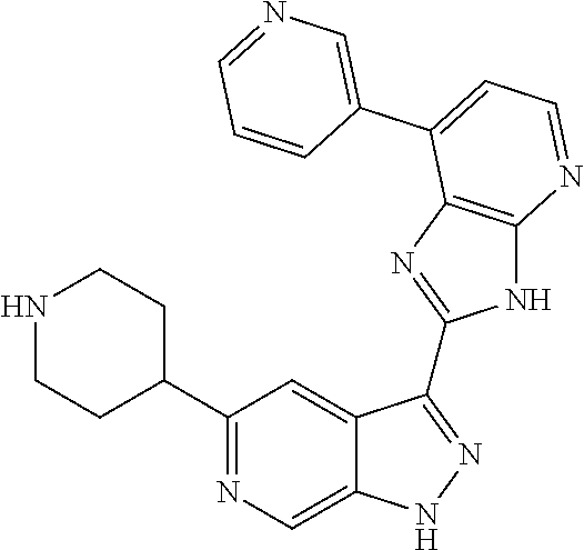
C1(C2=NC=C3C(=C2)C(C2=NC4=C(N2)N=CC=C4C2=CN=CC=C2)=NN3)CCNCC1
